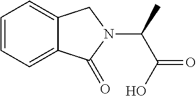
C1=CC=C2C(=C1)CN(C(C(=O)O)C)C2=O
